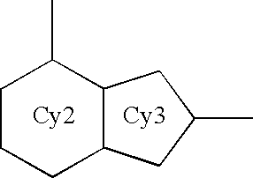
C1CCC2C(C1C)CC(C)C2.[Cy2].[Cy3]
